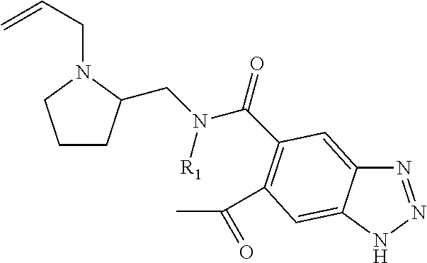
C1CC(CN(C(=O)C2=C(C(C)=O)C=C3C(=C2)N=NN3)[R1])N(CC=C)C1
